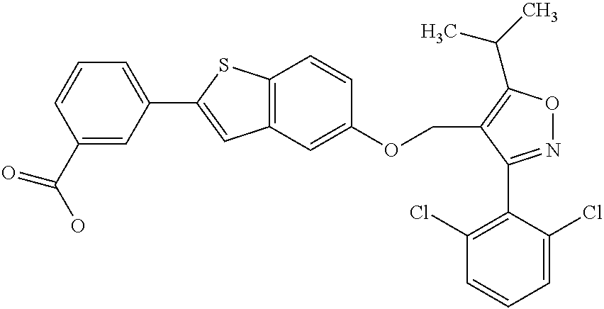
C1(C2=CC=CC(C(O)=O)=C2)=CC2=C(S1)C=CC(OCC1=C(C(C)C)ON=C1C1=C(Cl)C=CC=C1Cl)=C2
